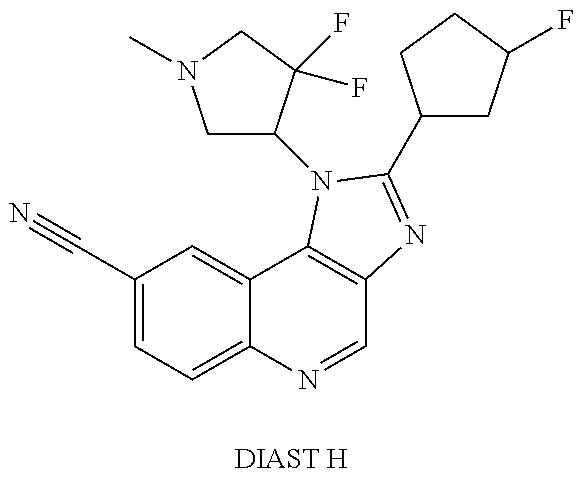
C1(C#N)=CC=C2C(=C1)C1=C(C=N2)N=C(C2CC(F)CC2)N1C1CN(C)CC1(F)F.[DIAST H]
